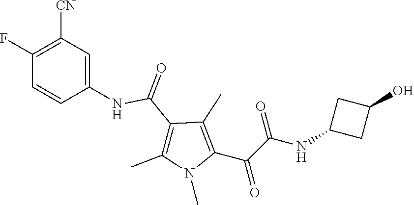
N1(C)C(C(C(=O)NC2CC(O)C2)=O)=C(C)C(C(NC2=CC([CN])=C(F)C=C2)=O)=C1C
